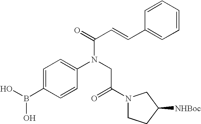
C1=C(B(O)O)C=CC(N(CC(N2CCC([NHBoc])C2)=O)C(=O)C=CC2=CC=CC=C2)=C1
